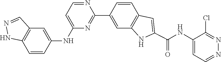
C1=NN=C(Cl)C(NC(C2=CC3=C(C=C(C4=NC(NC5=CC6=C(C=C5)NN=C6)=CC=N4)C=C3)N2)=O)=C1
